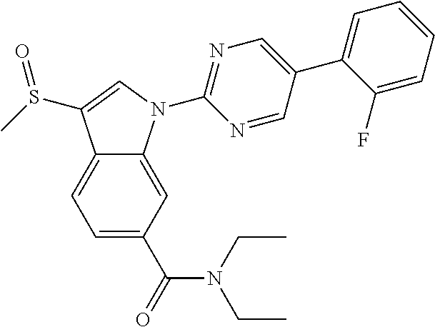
C12=CC=C(C(=O)N(CC)CC)C=C1N(C1=NC=C(C3=CC=CC=C3F)C=N1)C=C2S(C)=O
